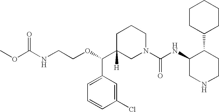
O(C(C1([H])CN(C(NC2C(C3CCCCC3)CCNC2)=O)CCC1)C1=CC=CC(Cl)=C1)CCNC(OC)=O
